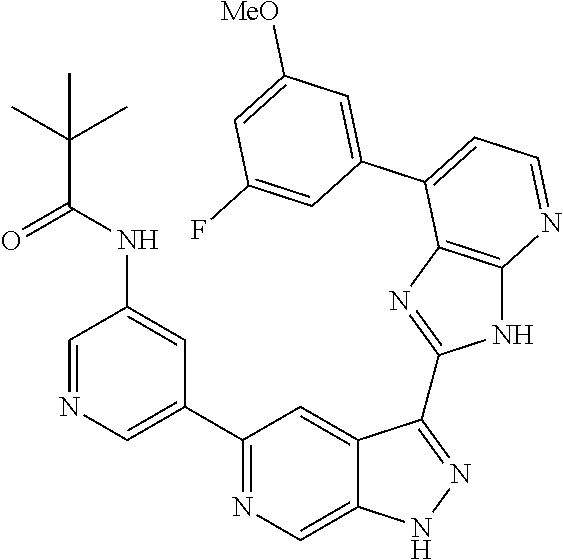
C1(C2=NC=C3C(=C2)C(C2=NC4=C(N2)N=CC=C4C2=CC([MeO])=CC(F)=C2)=NN3)=CN=CC(NC(C(C)(C)C)=O)=C1
